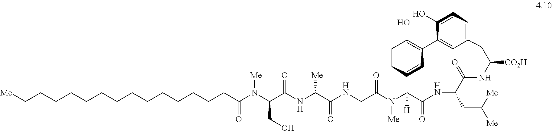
C(CCCCCCCCCCCCCC(N(C(C(NC(C(NCC(N([Me])C1([H])C2=CC(=C(O)C=C2)C2=CC(=CC=C2O)CC([CO2H])NC(=O)C(CC([Me])[Me])NC1=O)=O)=O)[Me])=O)CO)[Me])=O)[Me]
